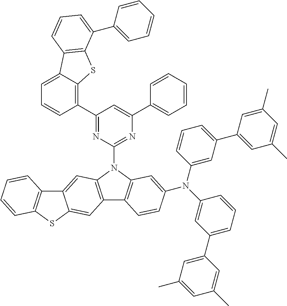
C1(C2=C3C(=CC=C2)C2=C(S3)C(C3=CC=CC=C3)=CC=C2)=NC(N2C3=C(C4=C2C=C2C(=C4)SC4=C2C=CC=C4)C=CC(N(C2=CC(C4=CC(C)=CC(C)=C4)=CC=C2)C2=CC(C4=CC(C)=CC(C)=C4)=CC=C2)=C3)=NC(C2=CC=CC=C2)=C1
